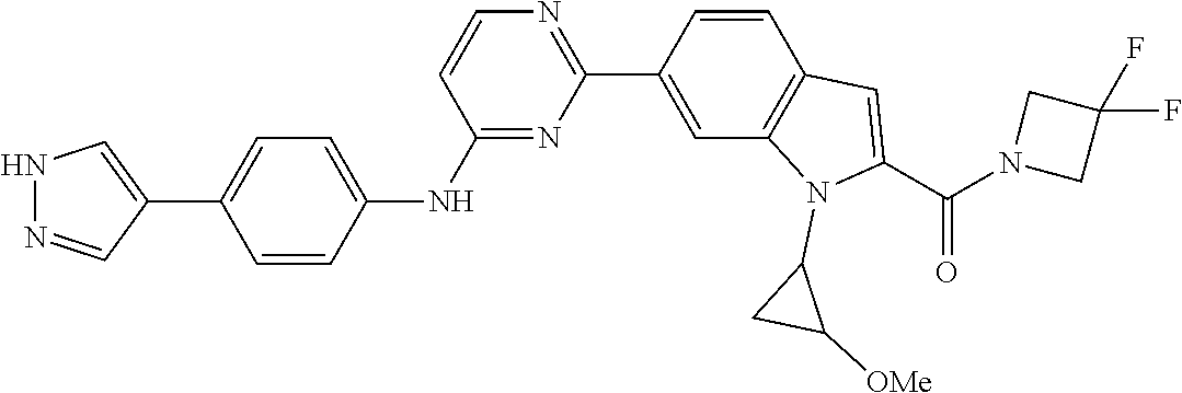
N1=C(NC2=CC=C(C3=CNN=C3)C=C2)C=CN=C1C1=CC2=C(C=C1)C=C(C(=O)N1CC(F)(F)C1)N2C1CC1[OMe]
